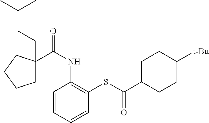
C1=CC=CC(SC(C2CCC([t-Bu])CC2)=O)=C1NC(=O)C1(CCC(C)C)CCCC1
